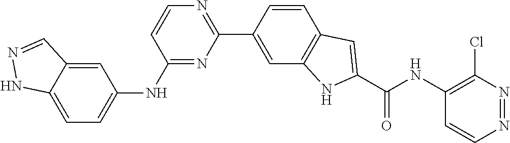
C1=C2C(=CC(NC3=NC(C4=CC5=C(C=C4)C=C(C(NC4=C(Cl)N=NC=C4)=O)N5)=NC=C3)=C1)C=NN2
